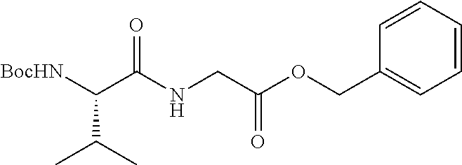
C1=CC(COC(CNC(C([BocHN])C(C)C)=O)=O)=CC=C1
